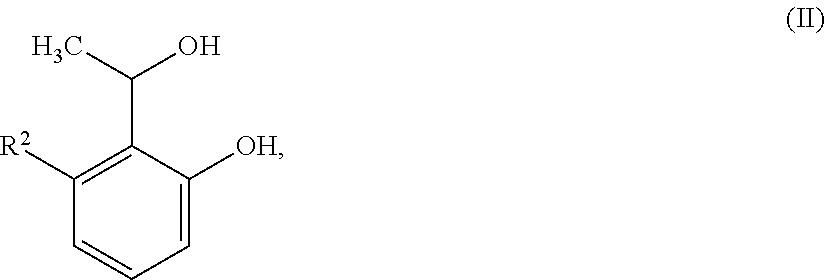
C1([R2])=C(C(C)O)C([OH])=CC=C1
